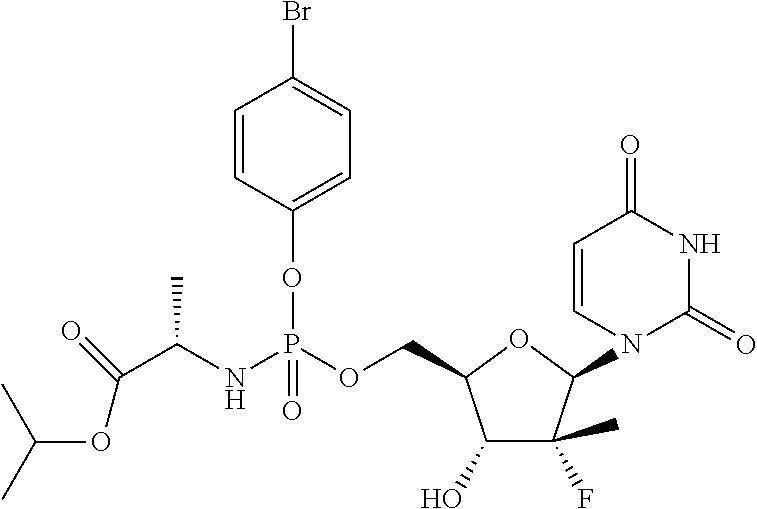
C1(O)C(C)(F)C(N2C(=O)NC(=O)C=C2)OC1COP(NC(C(=O)OC(C)C)C)(OC1=CC=C(Br)C=C1)=O
